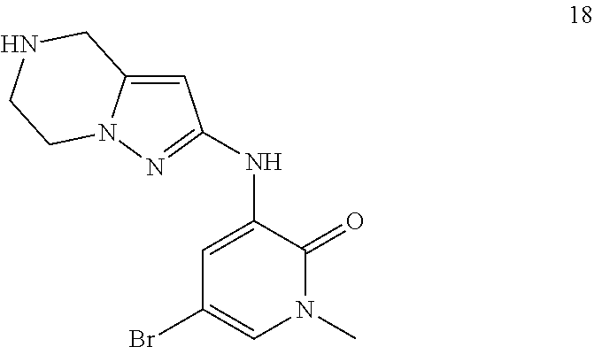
C1=C2N(N=C1NC1=CC(Br)=CN(C)C1=O)CCNC2
